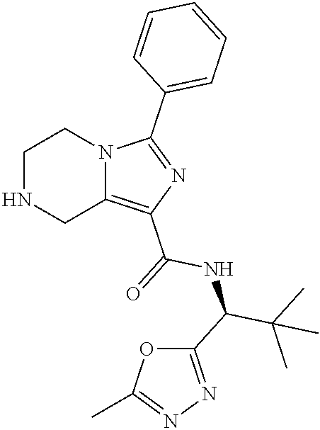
C1NCC2=C(C(=O)NC(C(C)(C)C)C3=NN=C(C)O3)N=C(C3=CC=CC=C3)N2C1
